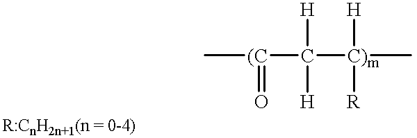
C[(C](=O)C([C)m]([H])([R])C)([H])[H]
